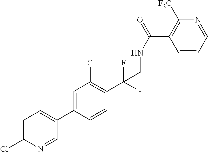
C(F)(C1=C(Cl)C=C(C2=CC=C(Cl)N=C2)C=C1)(F)CNC(C1=C([F3C])N=CC=C1)=O
